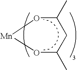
C1(C)O[Mn]OC(C)C1
